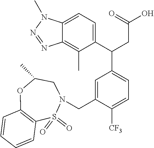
C1=CC=CC2=C1OC(C)CN(CC1=CC(C(CC(=O)O)C3=CC=C4C(=C3C)N=NN4C)=CC=C1[CF3])S2(=O)=O
